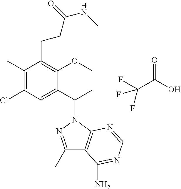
C(C(O)=O)(F)(F)F.C1(C)=C(Cl)C=C(C(N2N=C(C)C3=C2N=CN=C3N)C)C(OC)=C1CCC(NC)=O
